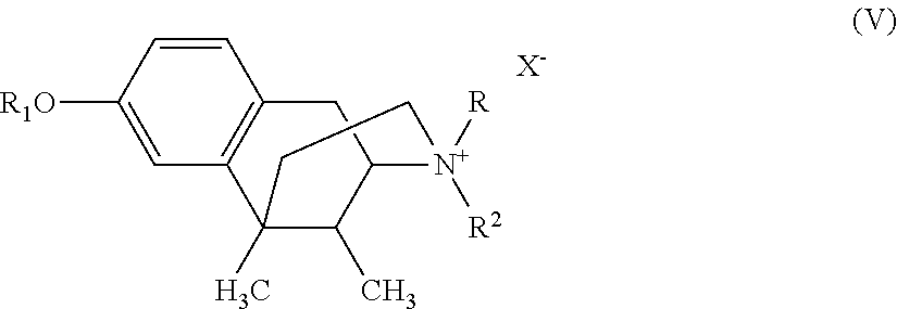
C1([R1O])=CC2=C(C=C1)CC1C(C)C2(C)CC[N+]1([R])[R2].[X-]
